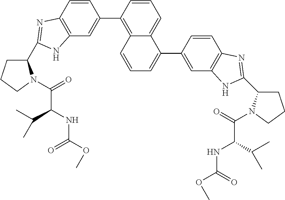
C1(C2=NC3=C(C=C(C4=C5C(=CC=C4)C(C4=CC6=C(C=C4)N=C(C4CCCN4C(C(NC(=O)OC)C(C)C)=O)N6)=CC=C5)C=C3)N2)CCCN1C(C(NC(=O)OC)C(C)C)=O
